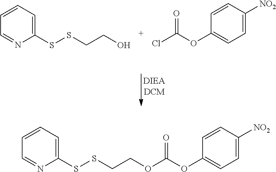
C1(SSCCO)=CC=CC=N1.C1=C([NO2])C=CC(OC(Cl)=O)=C1.C1(SSCCOC(OC2=CC=C([NO2])C=C2)=O)=CC=CC=N1
